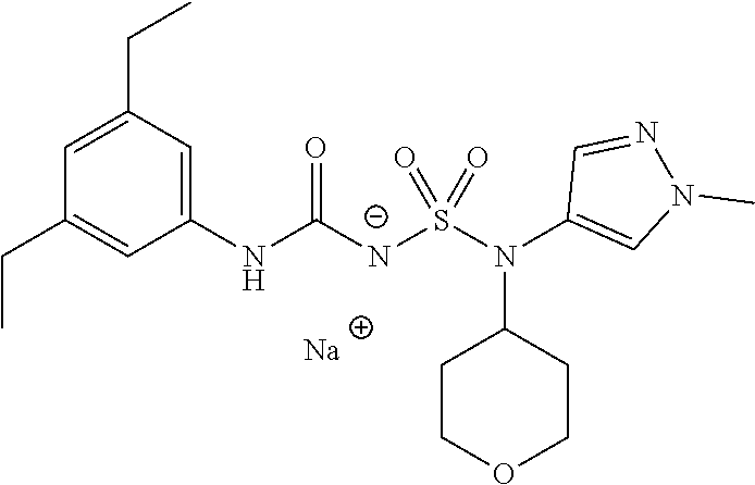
[Na].C1(CC)=CC(CC)=CC(NC([N-]S(N(C2=CN(C)N=C2)C2CCOCC2)(=O)=O)=O)=C1
